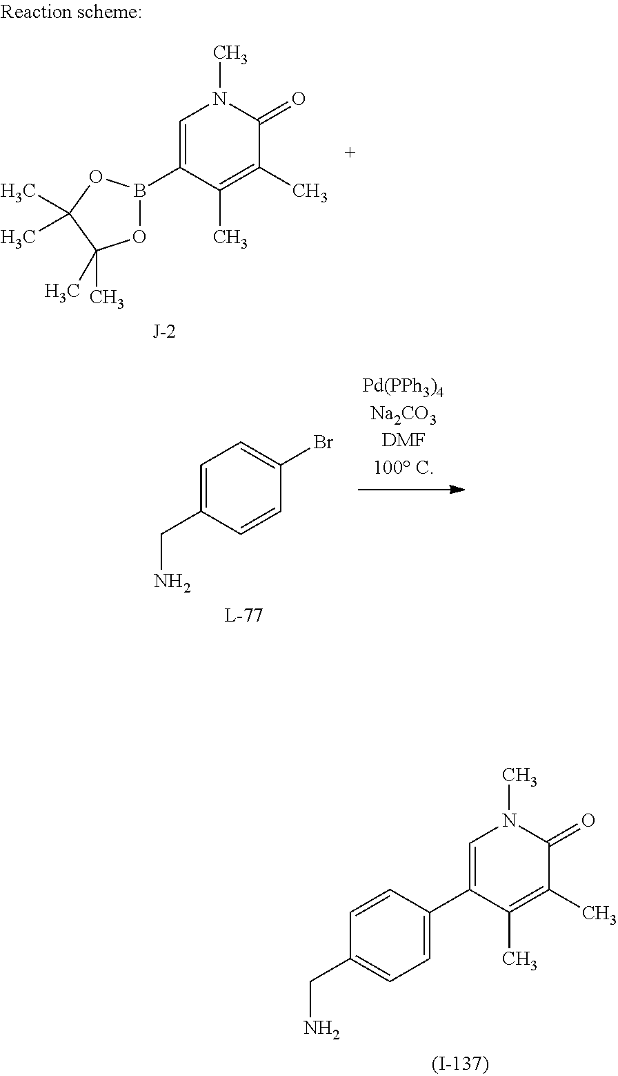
C1=C(CN)C=CC(Br)=C1.O1B(C2=CN(C)C(=O)C(C)=C2C)OC(C)(C)C1(C)C.C1(C2=CC=C(CN)C=C2)=CN(C)C(=O)C(C)=C1C
